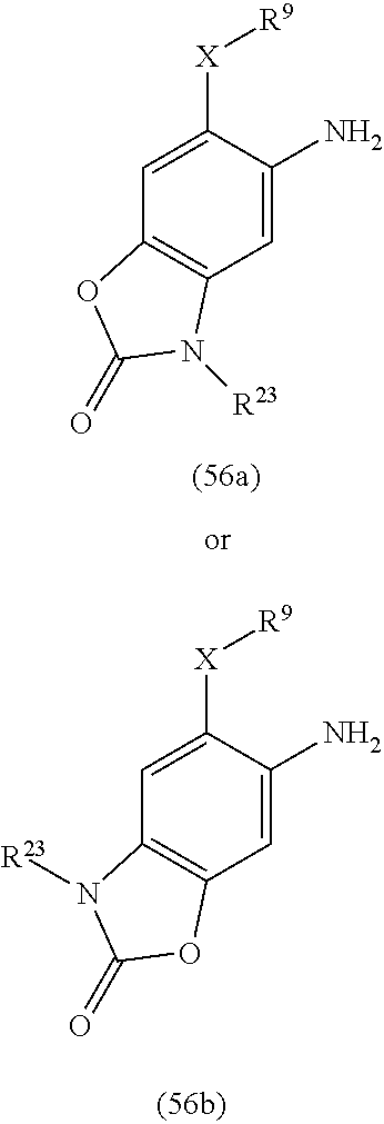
C1=C([X][R9])C(N)=CC2=C1OC(=O)N2[R23].C1=C([X][R9])C(N)=CC2=C1N([R23])C(=O)O2
